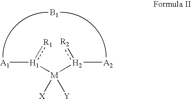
[M]([H1](:[R1])[A1])([H2](:[R2])[A2])([X])[Y].[B1]
